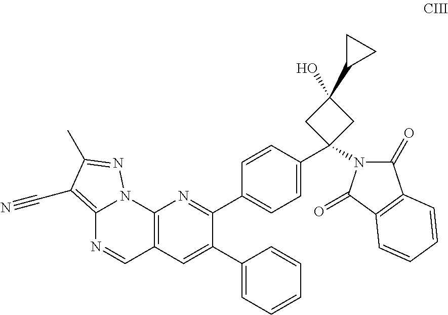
C12=C(C#N)C(C)=NN1C1=C(C=N2)C=C(C2=CC=CC=C2)C(C2=CC=C(C3(N4C(=O)C5=C(C4=O)C=CC=C5)CC(O)(C4CC4)C3)C=C2)=N1
